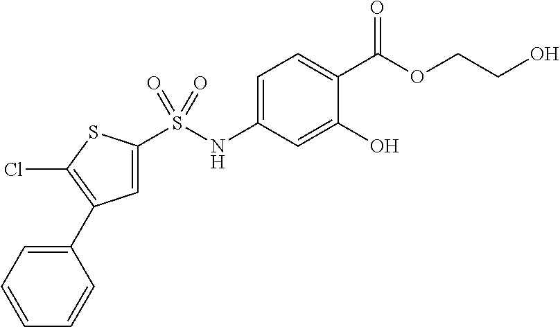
C1=C(NS(C2=CC(C3=CC=CC=C3)=C(Cl)S2)(=O)=O)C=C(O)C(C(OCCO)=O)=C1
